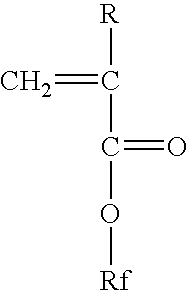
C(C(O[Rf])=O)([R])=C
